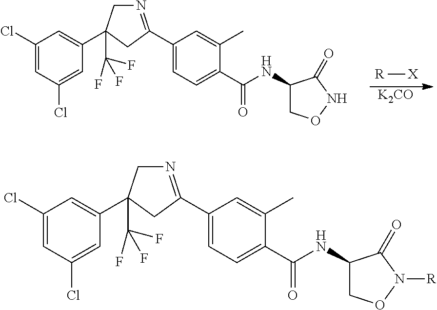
[K2CO].C1(Cl)=CC(Cl)=CC(C2(C(F)(F)F)CN=C(C3=CC=C(C(NC4CONC4=O)=O)C(C)=C3)C2)=C1.[R][X].C1(Cl)=CC(Cl)=CC(C2(C(F)(F)F)CN=C(C3=CC=C(C(NC4CON([R])C4=O)=O)C(C)=C3)C2)=C1
